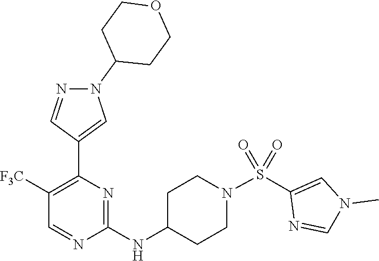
N1=CC([F3C])=C(C2=CN(C3CCOCC3)N=C2)N=C1NC1CCN(S(=O)(=O)C2=CN(C)C=N2)CC1
